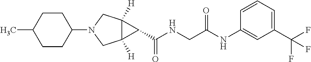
C12([H])C([H])(CN(C3CCC(C)CC3)C1)C2C(NCC(NC1=CC(C(F)(F)F)=CC=C1)=O)=O
